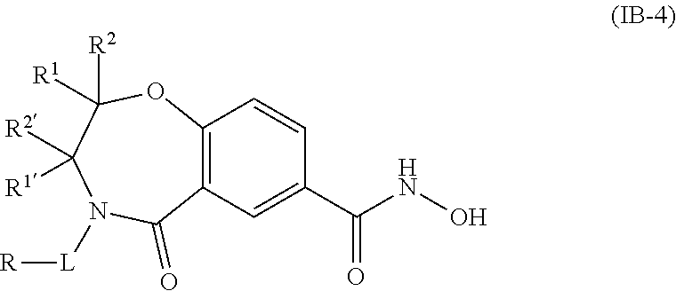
C12=C(C=C(C(NO)=O)C=C1)C(=O)N([L][R])C([R2])([R1])C([R2])([R1])O2
